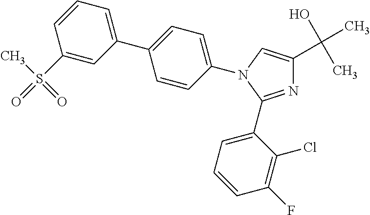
C1=C(C2=CC=C(N3C=C(C(O)(C)C)N=C3C3=CC=CC(F)=C3Cl)C=C2)C=C(S(C)(=O)=O)C=C1
